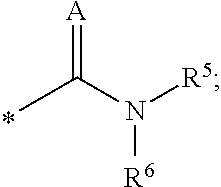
CC(N([R5])[R6])=[A]
